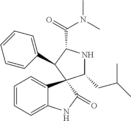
C1=CC=C2C(=C1)C1(C(=O)N2)C(CC(C)C)NC(C(=O)N(C)C)C1C1=CC=CC=C1
